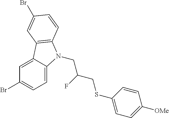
C1=C2C(=CC=C1Br)N(CC(F)CSC1=CC=C([OMe])C=C1)C1=C2C=C(Br)C=C1
